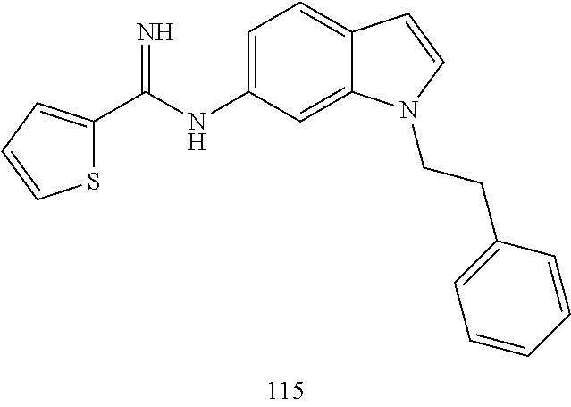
C1=C(NC(C2=CC=CS2)=N)C=C2C(=C1)C=CN2CCC1=CC=CC=C1
